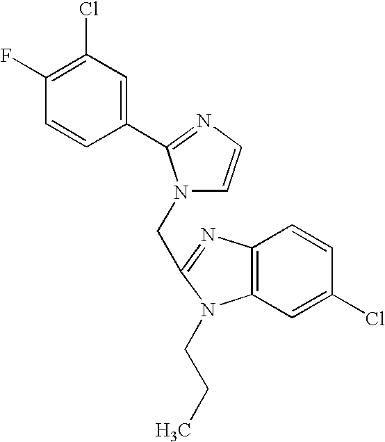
C1(Cl)=C(F)C=CC(C2=NC=CN2CC2=NC3=C(C=C(Cl)C=C3)N2CCC)=C1
